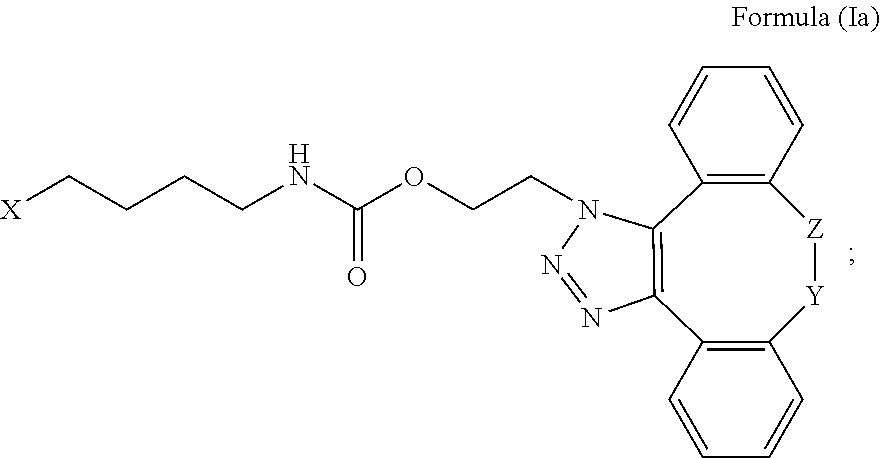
[X]CCCCNC(OCCN1N=NC2=C1C1=C([Z][Y]C3=C2C=CC=C3)C=CC=C1)=O
